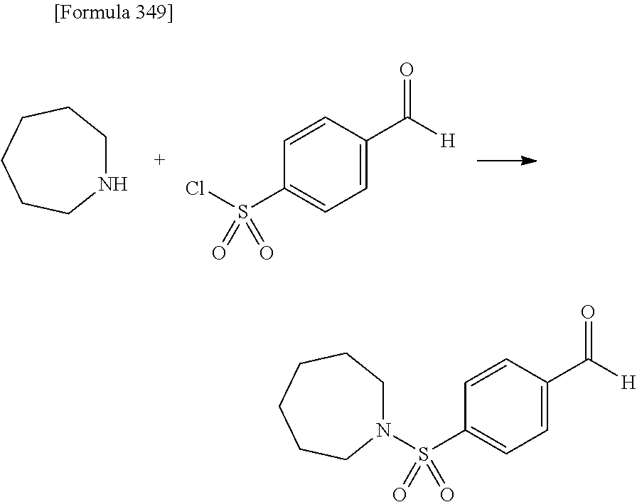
N1CCCCCC1.C1=C(C([H])=O)C=CC(S(Cl)(=O)=O)=C1.C1=C(C([H])=O)C=CC(S(N2CCCCCC2)(=O)=O)=C1
